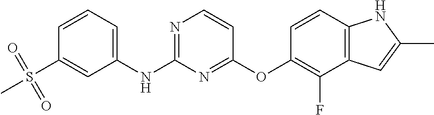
S(C1=CC(NC2=NC=CC(OC3=C(F)C4=C(C=C3)NC(C)=C4)=N2)=CC=C1)(C)(=O)=O
